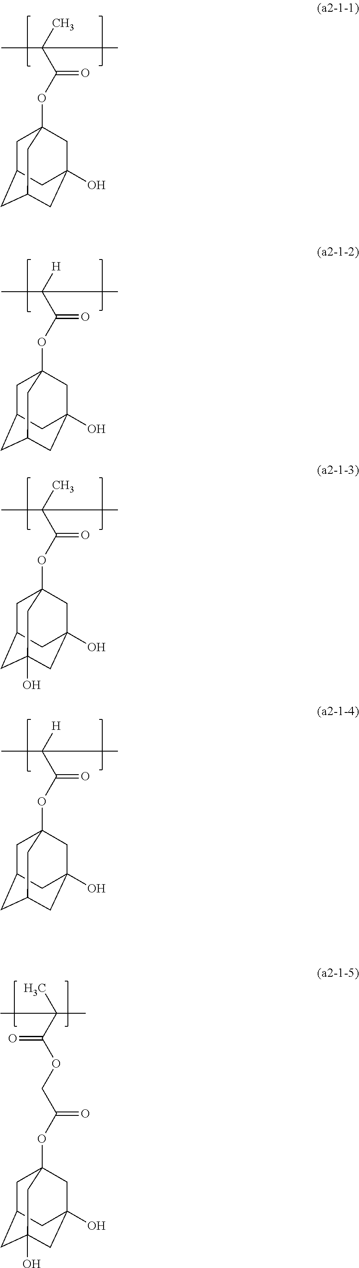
C1C2CC3CC(O)(CC1(OC(C(C)(C)C)=O)C3)C2.C1C2CC3CC(O)(CC1(OC(C([H])(C)C)=O)C3)C2.C1C2CC3(O)CC(O)(CC1(OC(C(C)(C)C)=O)C3)C2.C1C2CC3CC(O)(CC1(OC(C([H])(C)C)=O)C3)C2.C1C2CC3(O)CC(O)(CC1(OC(COC(C(C)(C)C)=O)=O)C3)C2
